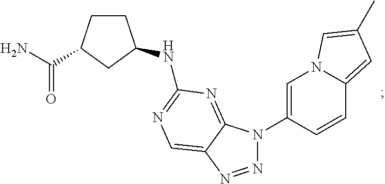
N1=NC2=CN=C(NC3CCC(C(=O)N)C3)N=C2N1C1=CN2C(=CC(C)=C2)C=C1
